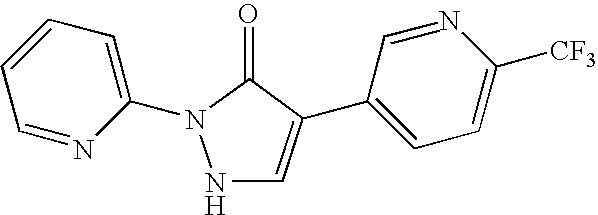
N1C=C(C2=CC=C([CF3])N=C2)C(=O)N1C1=CC=CC=N1
